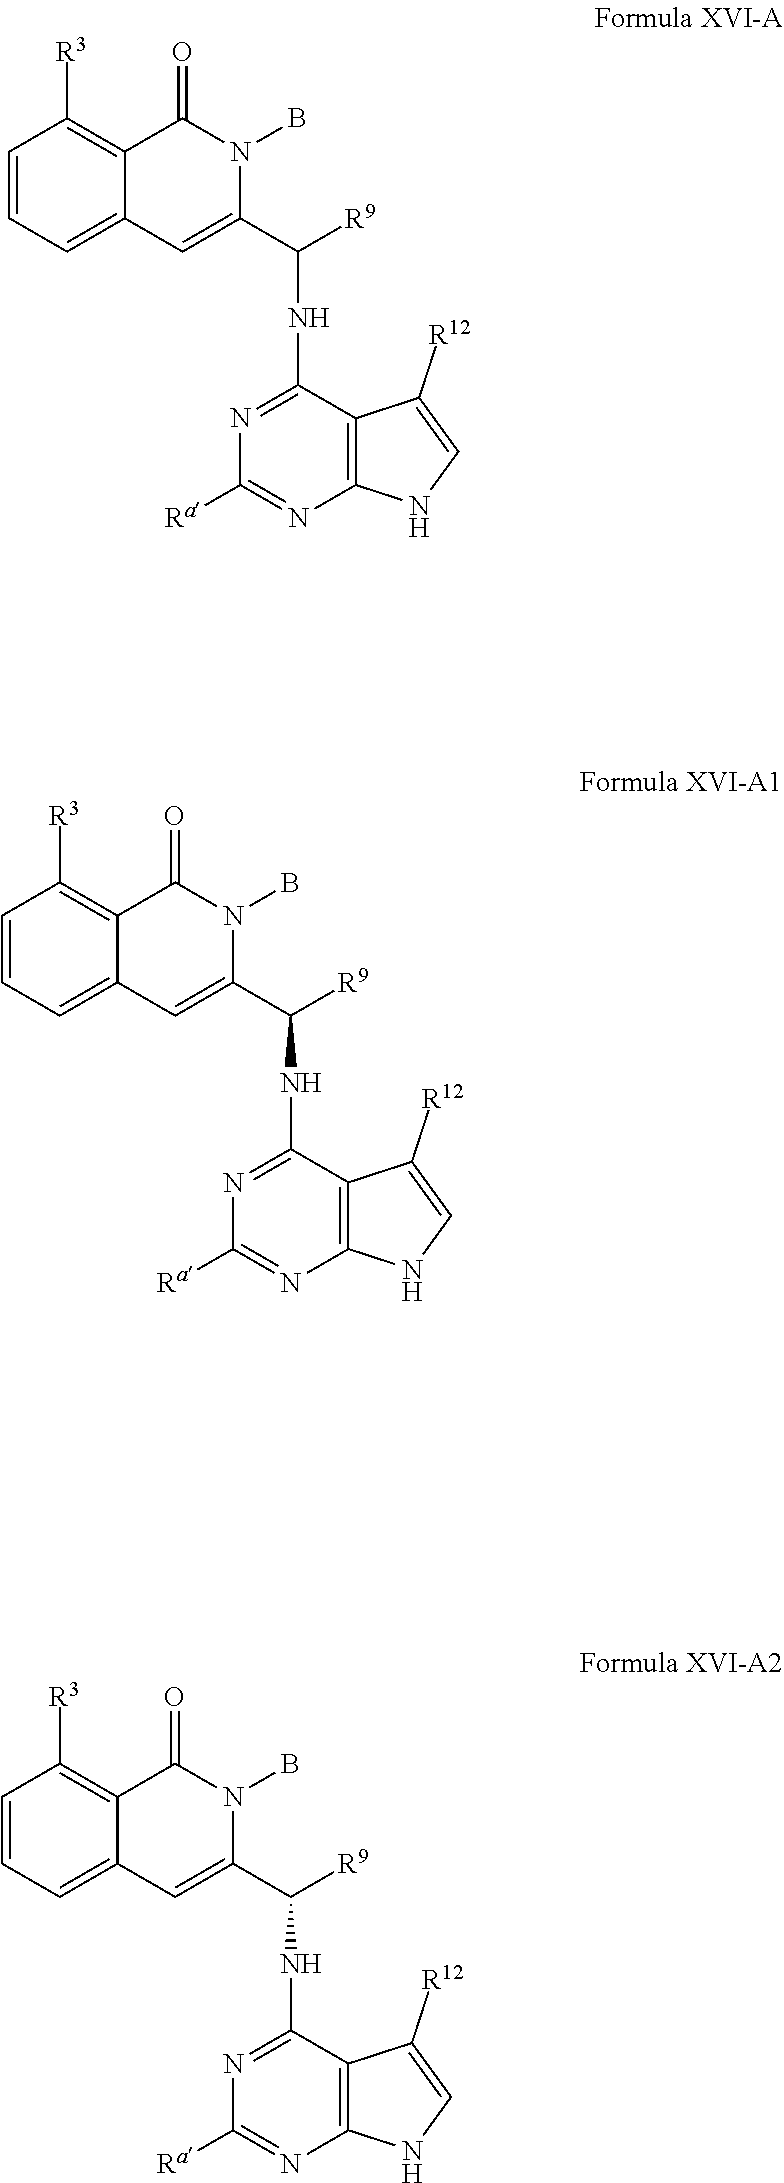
C1=CC=C2C(=C1[R3])C(=O)N(B)C(C([R9])NC1=NC([Ra])=NC3=C1C([R12])=CN3)=C2.C1=CC=C2C(=C1[R3])C(=O)N(B)C(C([R9])NC1=NC([Ra])=NC3=C1C([R12])=CN3)=C2.C1=CC=C2C(=C1[R3])C(=O)N(B)C(C([R9])NC1=NC([Ra])=NC3=C1C([R12])=CN3)=C2
